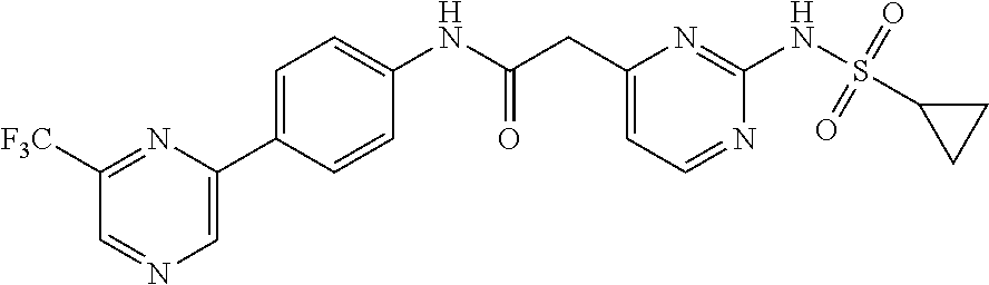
C1(NC(CC2=CC=NC(NS(C3CC3)(=O)=O)=N2)=O)=CC=C(C2=CN=CC([F3C])=N2)C=C1
